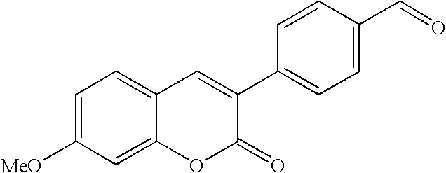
C1=C([MeO])C=C2C(=C1)C=C(C1=CC=C(C=O)C=C1)C(=O)O2
